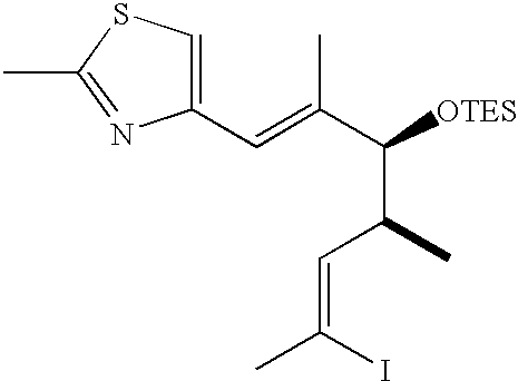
C1(C=C(C([OTES])C(C)C=C(C)I)C)=CSC(C)=N1
